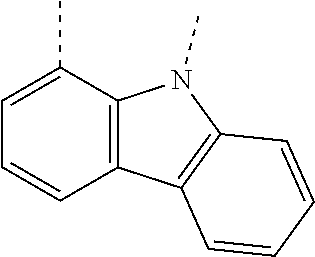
C1(C)=CC=CC2=C1N(C)C1=C2C=CC=C1
